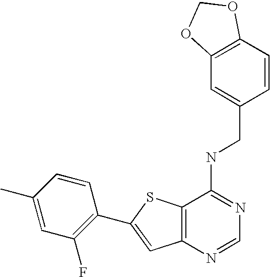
C12=C(N=CN=C1NCC1=CC3=C(C=C1)OCO3)C=C(C1=C(F)C=C(C)C=C1)S2
